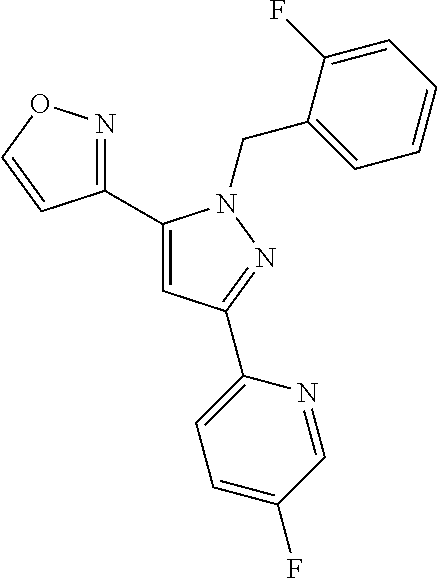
C1(C2=CC(C3=CC=C(F)C=N3)=NN2CC2=CC=CC=C2F)=NOC=C1
